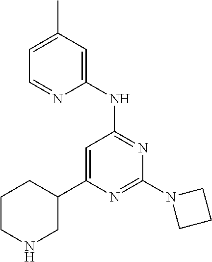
N1=C(N2CCC2)N=C(NC2=CC(C)=CC=N2)C=C1C1CCCNC1
